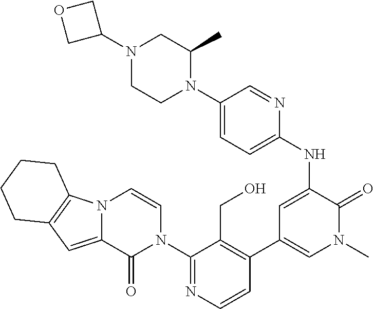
N12C(=CC3=C1CCCC3)C(=O)N(C1=NC=CC(C3=CN(C)C(=O)C(NC4=CC=C(N5C(C)CN(C6COC6)CC5)C=N4)=C3)=C1CO)C=C2
